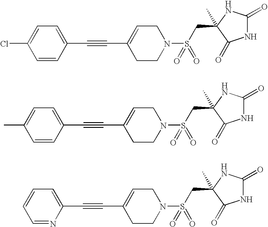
ClC1=CC=C(C#CC2=CCN(S(CC3(C)NC(=O)NC3=O)(=O)=O)CC2)C=C1.CC1=CC=C(C#CC2=CCN(S(CC3(C)NC(=O)NC3=O)(=O)=O)CC2)C=C1.C1=CC=C(C#CC2=CCN(S(CC3(C)NC(=O)NC3=O)(=O)=O)CC2)N=C1
